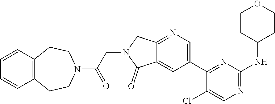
C12=CC(C3=NC(NC4CCOCC4)=NC=C3Cl)=CN=C1CN(CC(N1CCC3=C(CC1)C=CC=C3)=O)C2=O
